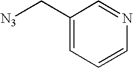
C1=NC=CC=C1C[N3]
